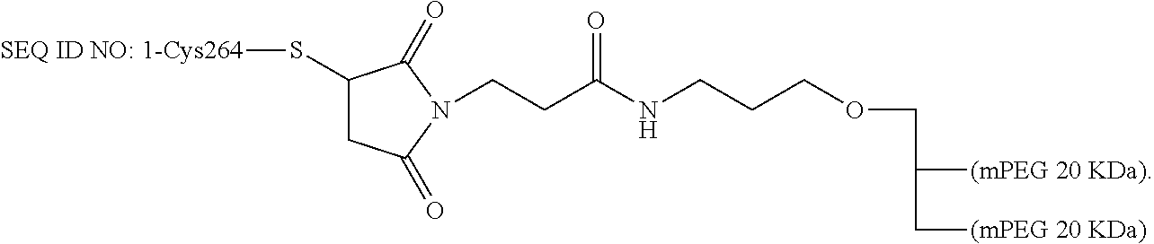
C1(S[SEQ ID NO: 1-Cys264])CC(=O)N(CCC(NCCCOCC([(mPEG 20 KDa)])C[(mPEG 20 KDa)])=O)C1=O
